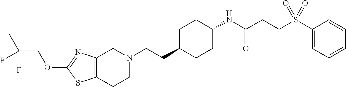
C12=C(CCN(CCC3CCC(NC(CCS(C4=CC=CC=C4)(=O)=O)=O)CC3)C1)SC(OCC(C)(F)F)=N2
